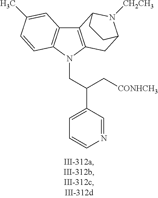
C12=C(N(CC(C3=CC=CN=C3)C[CONHCH3])C3=C1C=C(C)C=C3)CC1N([CH2CH3])C2CC1
